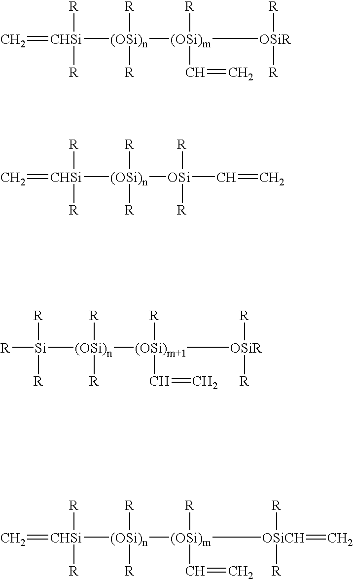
[CHSi](=C)([(OSi)n]([(OSi)m]([OSiR]([R])[R])([R])C=C)([R])[R])([R])[R].[CHSi](=C)([(OSi)n]([OSi](C=C)([R])[R])([R])[R])([R])[R].[Si]([R])([(OSi)n]([(OSi)m+1]([OSiR]([R])[R])([R])C=C)([R])[R])([R])[R].[CHSi](=C)([(OSi)n]([(OSi)m]([R])(C=C)[OSiCH](=C)([R])[R])([R])[R])([R])[R]
